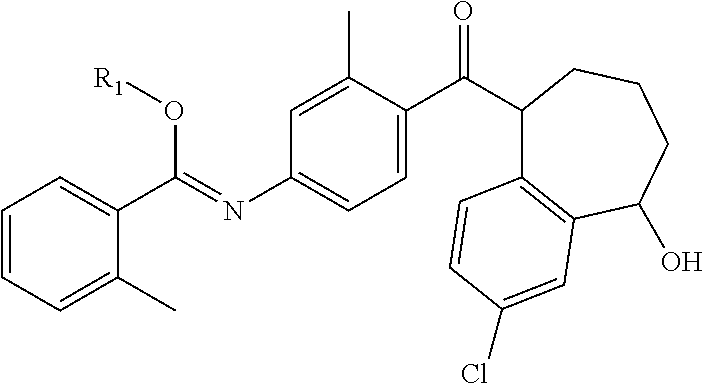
C1=CC=C(C)C(C(=NC2=CC=C(C(C3C4=C(C(O)CCC3)C=C(Cl)C=C4)=O)C(C)=C2)O[R1])=C1
